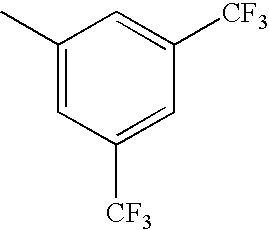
C1(C)=CC([CF3])=CC([CF3])=C1
